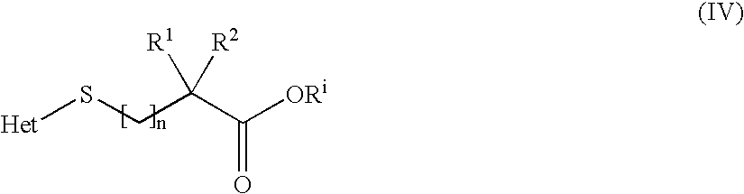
C(C([ORi])=O)([R1])([R2])CS[Het]
